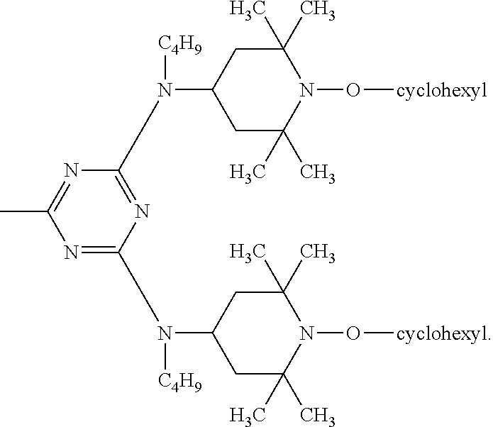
N1=C(N(C2CC(C)(C)N(O[cyclohexyl])C(C)(C)C2)[C4H9])N=C(N(C2CC(C)(C)N(O[cyclohexyl])C(C)(C)C2)[C4H9])N=C1C
